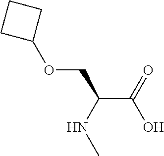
C(C(NC)COC1CCC1)(O)=O
